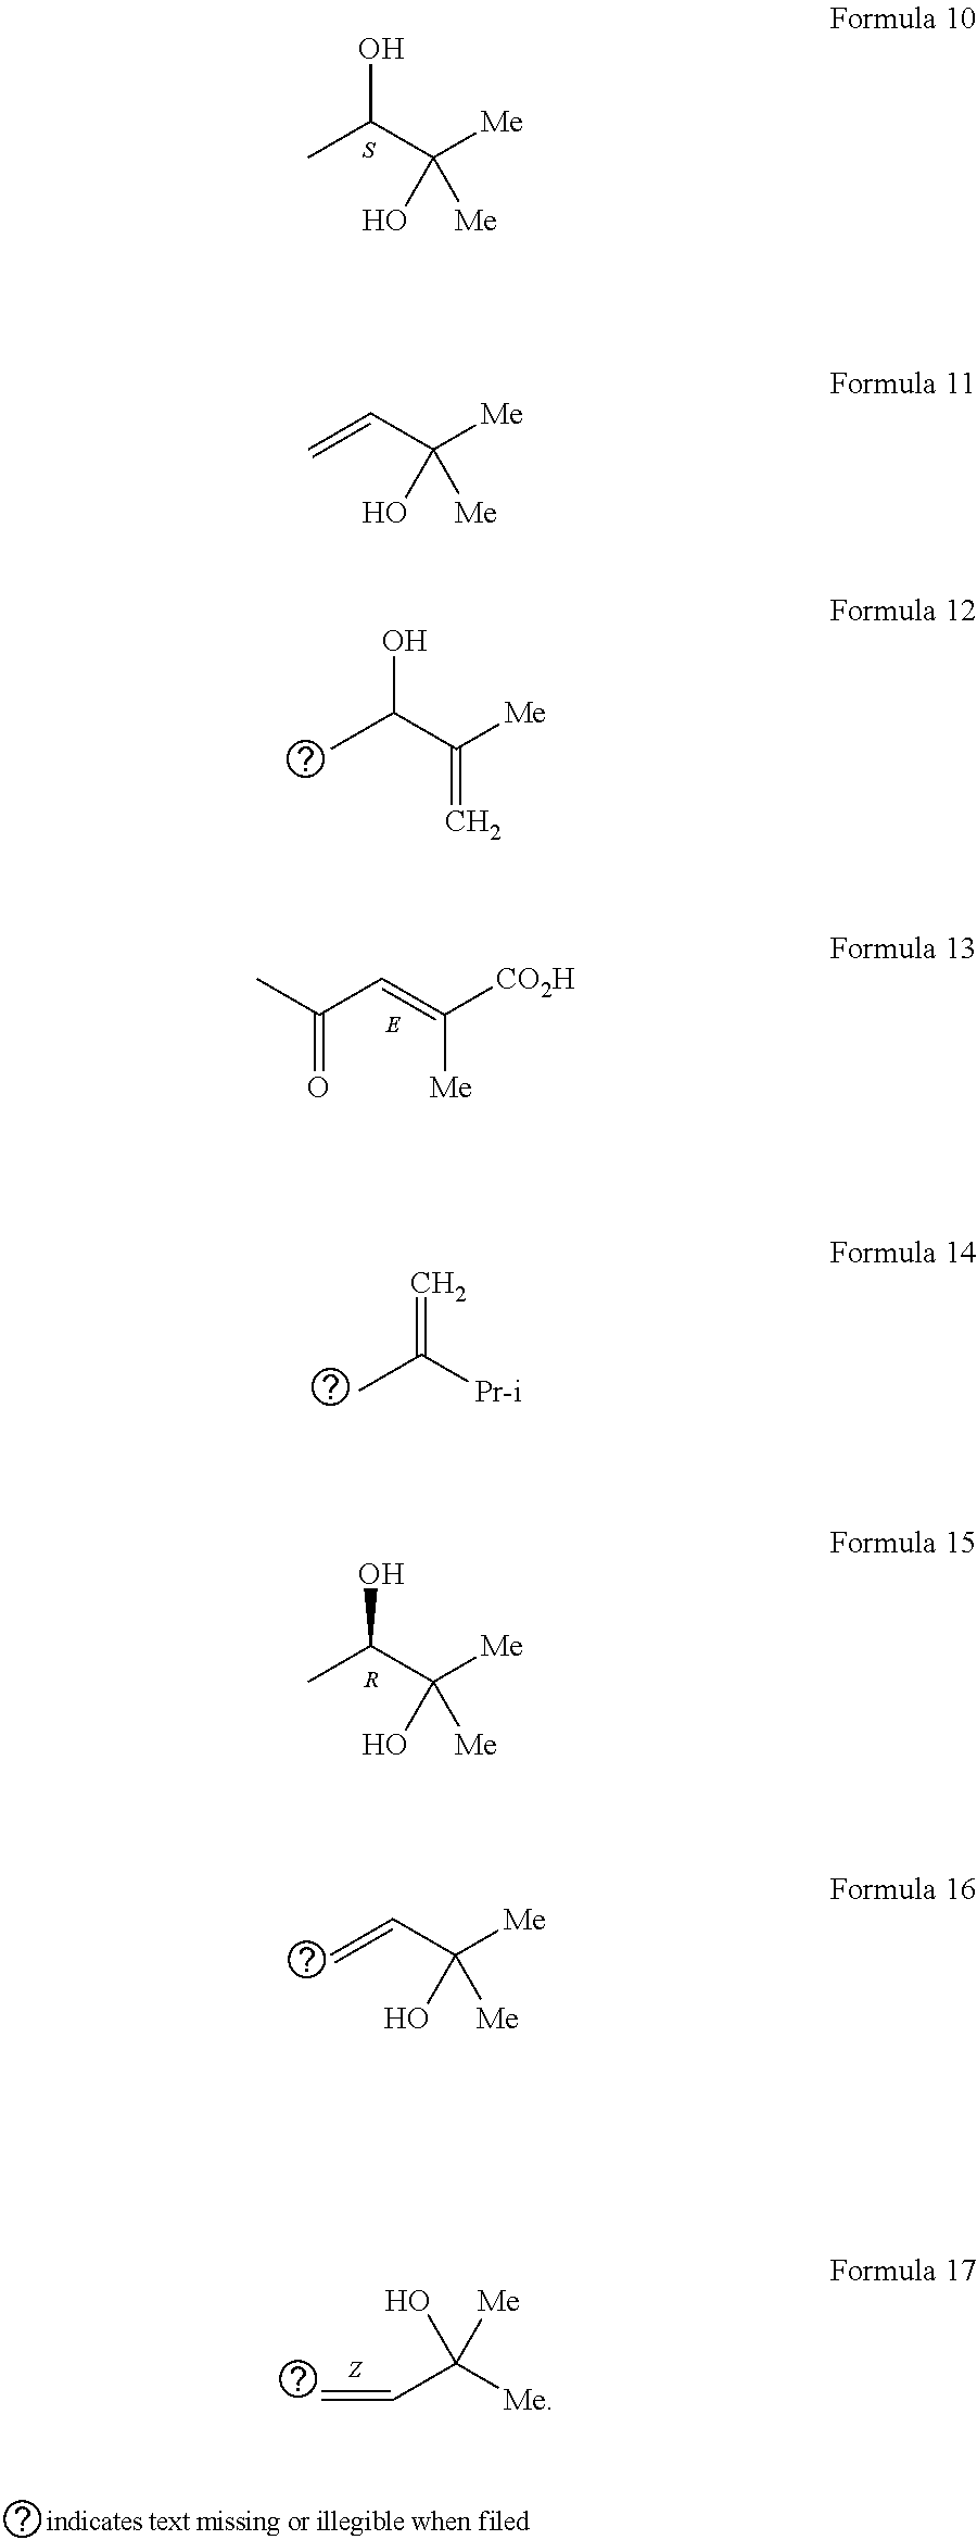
OC(C([Me])(O)[Me])C.S.C=C(C(C)O)[Me].C(=O)(C)C=C([CO2H])[Me].C=C([Pr-i])C.OC(C([Me])(O)[Me])C.[R].C(C([Me])(O)[Me])=C.OC([Me])([Me])C=C.C(C([Me])(O)[Me])=C
